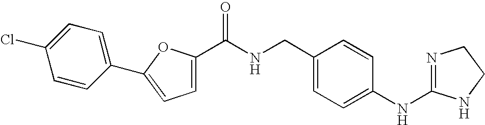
C(NCC1=CC=C(NC2=NCCN2)C=C1)(=O)C1=CC=C(C2=CC=C(Cl)C=C2)O1
